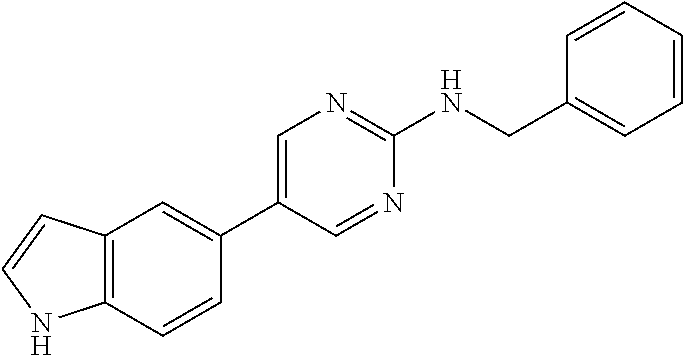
C12=C(C=CC(C3=CN=C(NCC4=CC=CC=C4)N=C3)=C1)NC=C2
